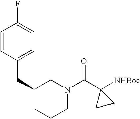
C1=CC(CC2CCCN(C(C3([NHBoc])CC3)=O)C2)=CC=C1F
